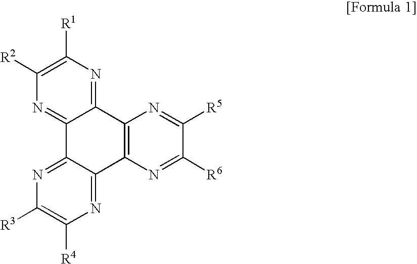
C12=NC([R2])=C([R1])N=C1C1=C(C3=NC([R4])=C([R3])N=C23)N=C([R6])C([R5])=N1
